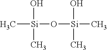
C[Si](O[Si](C)(O)C)(O)C
